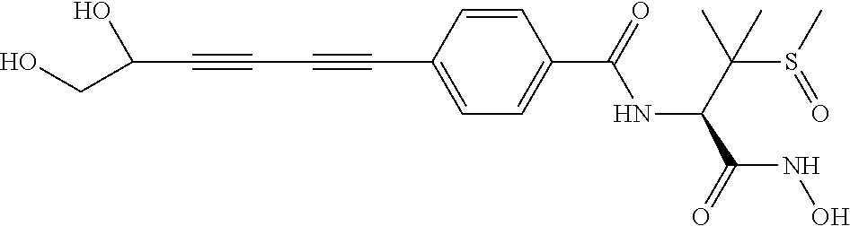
C(C#CC#CC1=CC=C(C(=O)NC(C(S(C)=O)(C)C)C(=O)NO)C=C1)(CO)O
